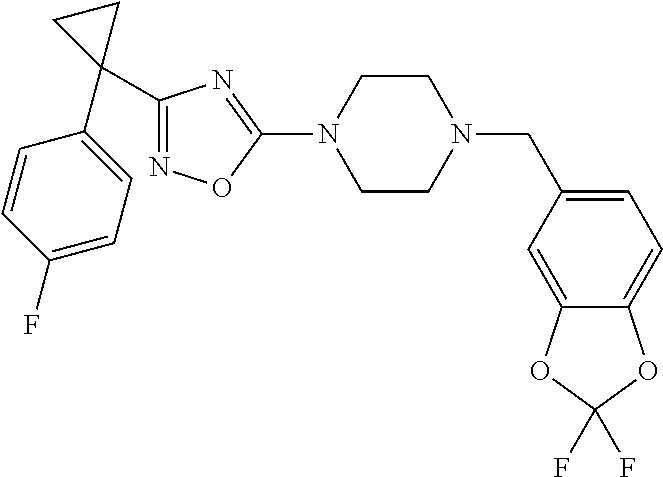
C1(C2(C3=CC=C(F)C=C3)CC2)=NOC(N2CCN(CC3=CC=C4C(=C3)OC(F)(F)O4)CC2)=N1
